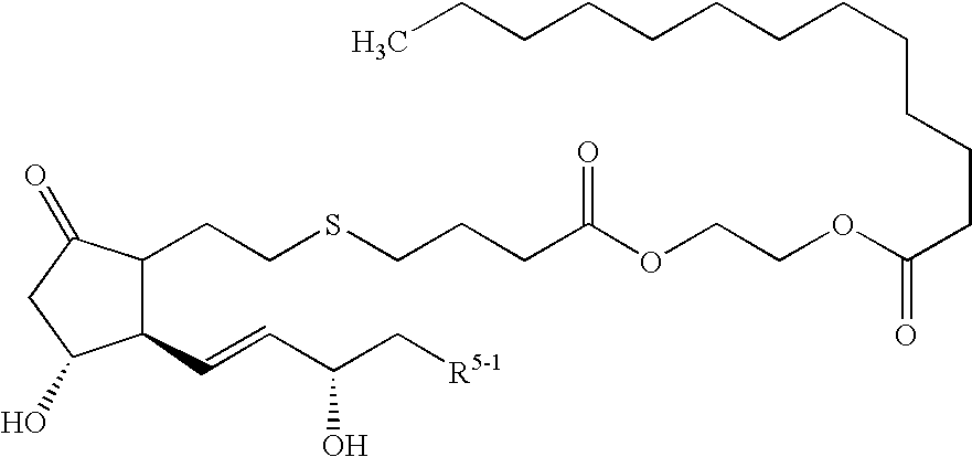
C1(C=CC(C[R5-1])O)C(CCSCCCC(OCCOC(CCCCCCCCCCCC)=O)=O)C(=O)CC1O
